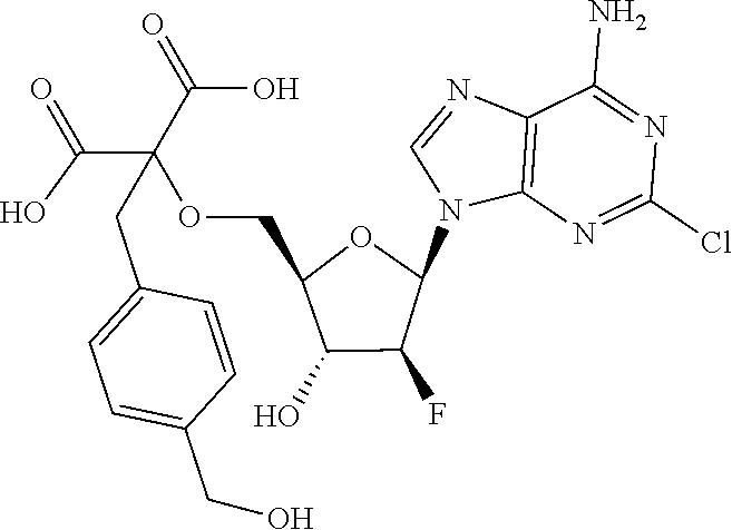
C12=C(N=C(Cl)N=C1N)N(C1OC(COC(C(=O)O)(C(=O)O)CC3=CC=C(CO)C=C3)C(O)C1F)C=N2
